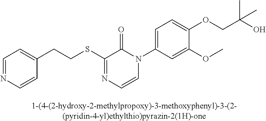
C1=NC=CC(CCSC2=NC=CN(C3=CC=C(OCC(O)(C)C)C(OC)=C3)C2=O)=C1
